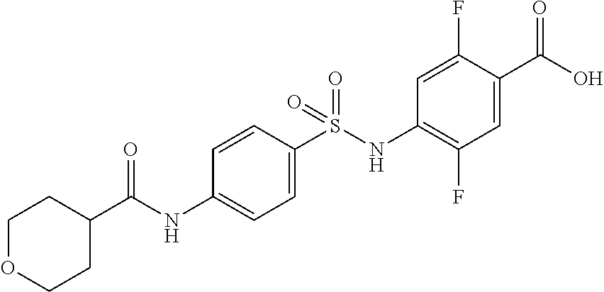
C1=C(S(NC2=C(F)C=C(C(O)=O)C(F)=C2)(=O)=O)C=CC(NC(C2CCOCC2)=O)=C1
